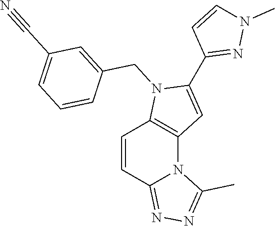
C1=CC2=NN=C(C)N2C2=C1N(CC1=CC(C#N)=CC=C1)C(C1=NN(C)C=C1)=C2
